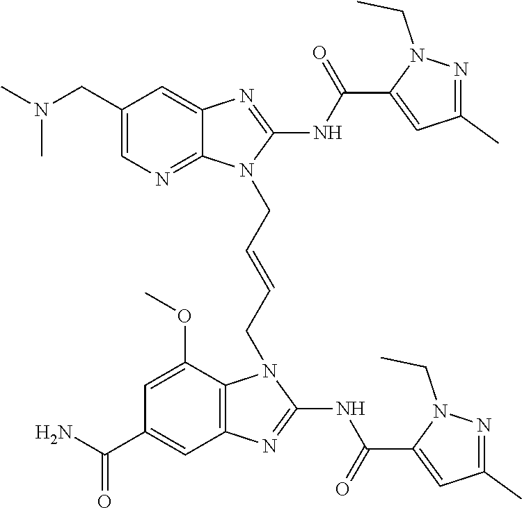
N(CC1=CN=C2C(=C1)N=C(NC(=O)C1=CC(C)=NN1CC)N2CC=CCN1C2=C(C=C(C(N)=O)C=C2OC)N=C1NC(=O)C1=CC(C)=NN1CC)(C)C
